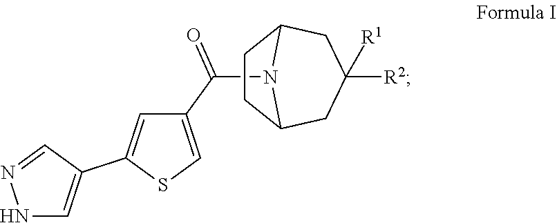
N1C=C(C2=CC(C(=O)N3C4CCC3CC([R2])([R1])C4)=CS2)C=N1
